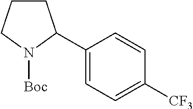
C1CCN([Boc])C1C1=CC=C([CF3])C=C1
